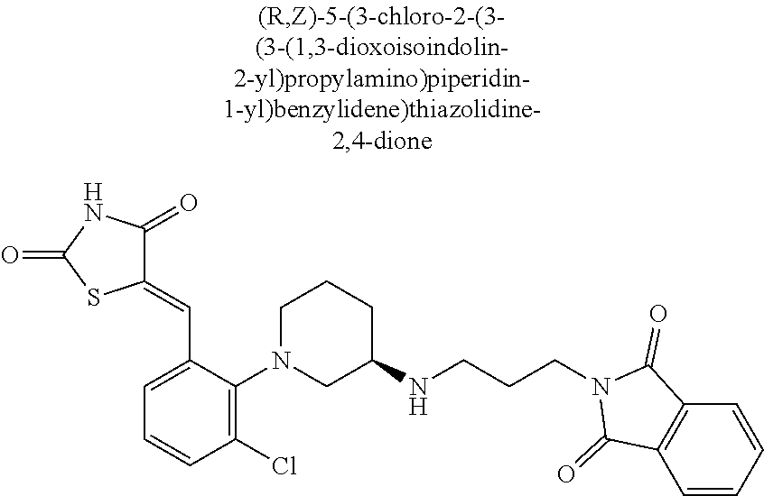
C1=C(C=C2C(=O)NC(=O)S2)C(N2CC(NCCCN3C(=O)C4=C(C=CC=C4)C3=O)CCC2)=C(Cl)C=C1
